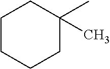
C1CCCC(C)(C)C1
